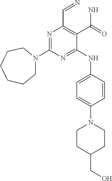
N1=C(N2CCCCCC2)N=C(NC2=CC=C(N3CCC(CO)CC3)C=C2)C(C(N)=O)=C1C=N
